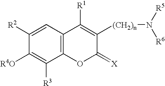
C12=C(C=C([R2])C([R4O])=C1[R3])C([R1])=C([(CH2)n]N([R5])[R6])C(=[X])O2
